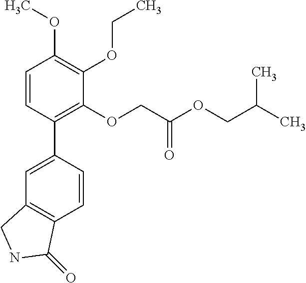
C1=C(C2=C(OCC(OCC(C)C)=O)C(OCC)=C(OC)C=C2)C=CC2=C1CNC2=O
